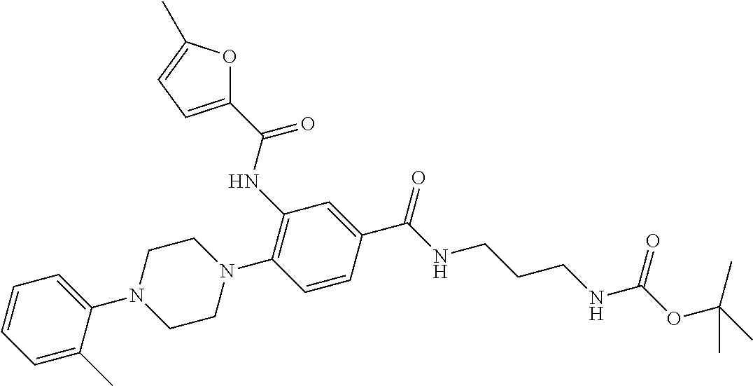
C1=C(C(NCCCNC(OC(C)(C)C)=O)=O)C=CC(N2CCN(C3=CC=CC=C3C)CC2)=C1NC(=O)C1=CC=C(C)O1
